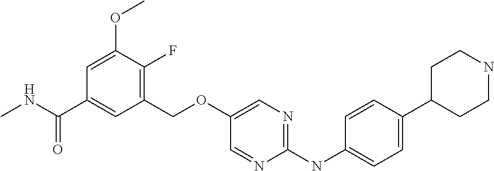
C1(COC2=CN=C(NC3=CC=C(C4CCNCC4)C=C3)N=C2)=C(F)C(OC)=CC(C(NC)=O)=C1
